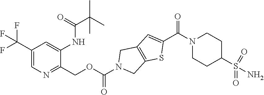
C1(C(F)(F)F)=CN=C(COC(N2CC3=C(C2)C=C(C(N2CCC(S(N)(=O)=O)CC2)=O)S3)=O)C(NC(C(C)(C)C)=O)=C1
